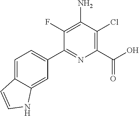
C1(F)=C(N)C(Cl)=C(C(O)=O)N=C1C1=CC=C2C(=C1)NC=C2
